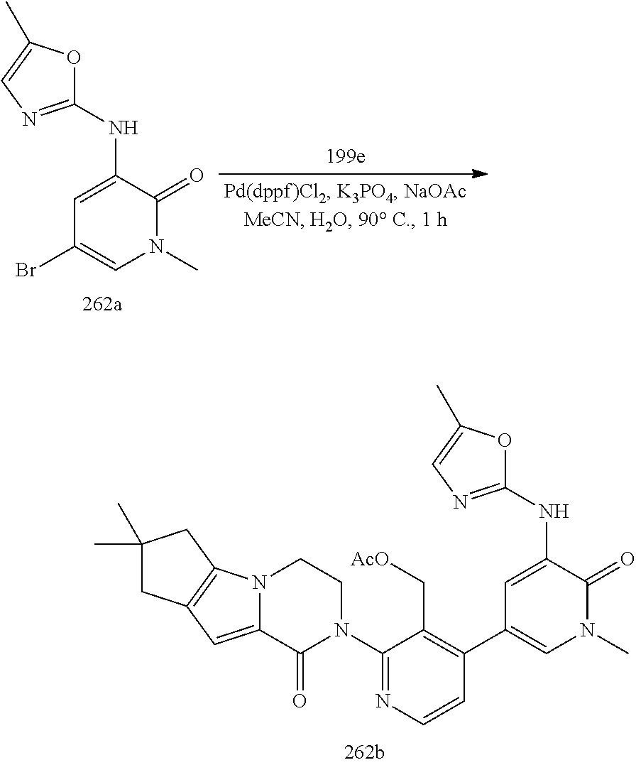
C1(NC2=CC(Br)=CN(C)C2=O)=NC=C(C)O1.C1(NC2=CC(C3=C(C[AcO])C(N4CCN5C(=CC6=C5CC(C)(C)C6)C4=O)=NC=C3)=CN(C)C2=O)=NC=C(C)O1
